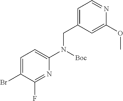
N1=C(F)C(Br)=CC=C1N(CC1=CC=NC(OC)=C1)[Boc]
